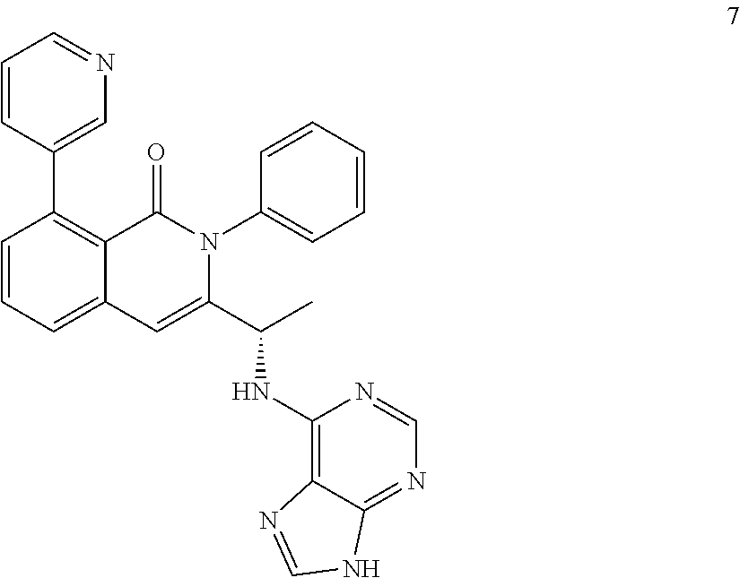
C1=CC(C2=CN=CC=C2)=C2C(=C1)C=C(C(C)NC1=C3C(=NC=N1)NC=N3)N(C1=CC=CC=C1)C2=O
